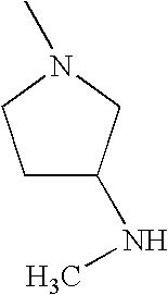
C1C(NC)CN(C)C1
